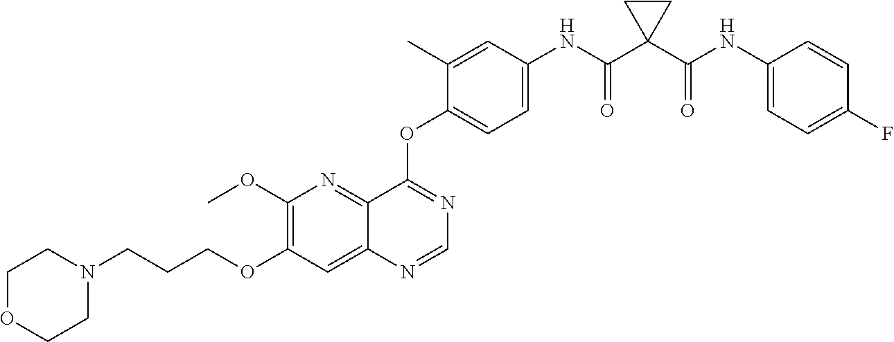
C1(OC)=C(OCCCN2CCOCC2)C=C2C(=N1)C(OC1=CC=C(NC(C3(C(NC4=CC=C(F)C=C4)=O)CC3)=O)C=C1C)=NC=N2
